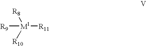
[R9][M1]([R11])([R8])[R10]
